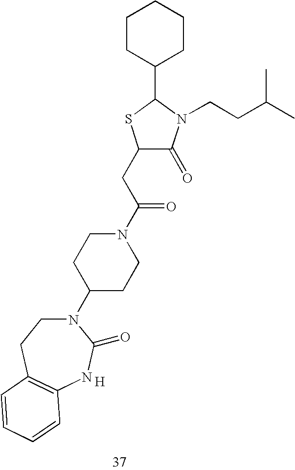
C1(CC(N2CCC(N3CCC4=C(NC3=O)C=CC=C4)CC2)=O)C(=O)N(CCC(C)C)C(C2CCCCC2)S1.[H]
